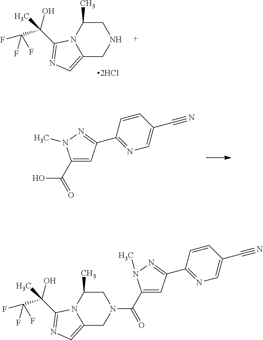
C12=CN=C(C(O)(C(F)(F)F)C)N1C(C)CNC2.C1(C(=O)O)=CC(C2=NC=C(C#N)C=C2)=NN1C.C1(C(=O)N2CC(C)N3C(=CN=C3C(O)(C(F)(F)F)C)C2)=CC(C2=NC=C(C#N)C=C2)=NN1C
